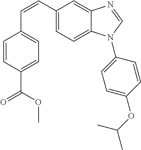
C(=CC1=CC=C2C(=C1)N=CN2C1=CC=C(OC(C)C)C=C1)C1=CC=C(C(OC)=O)C=C1
